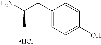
NC(CC1=CC=C(O)C=C1)C.Cl
